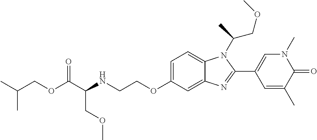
C1=C(OCCNC(C(OCC(C)C)=O)COC)C=C2C(=C1)N(C(COC)C)C(C1=CN(C)C(=O)C(C)=C1)=N2
